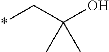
*CC(O)(C)C
